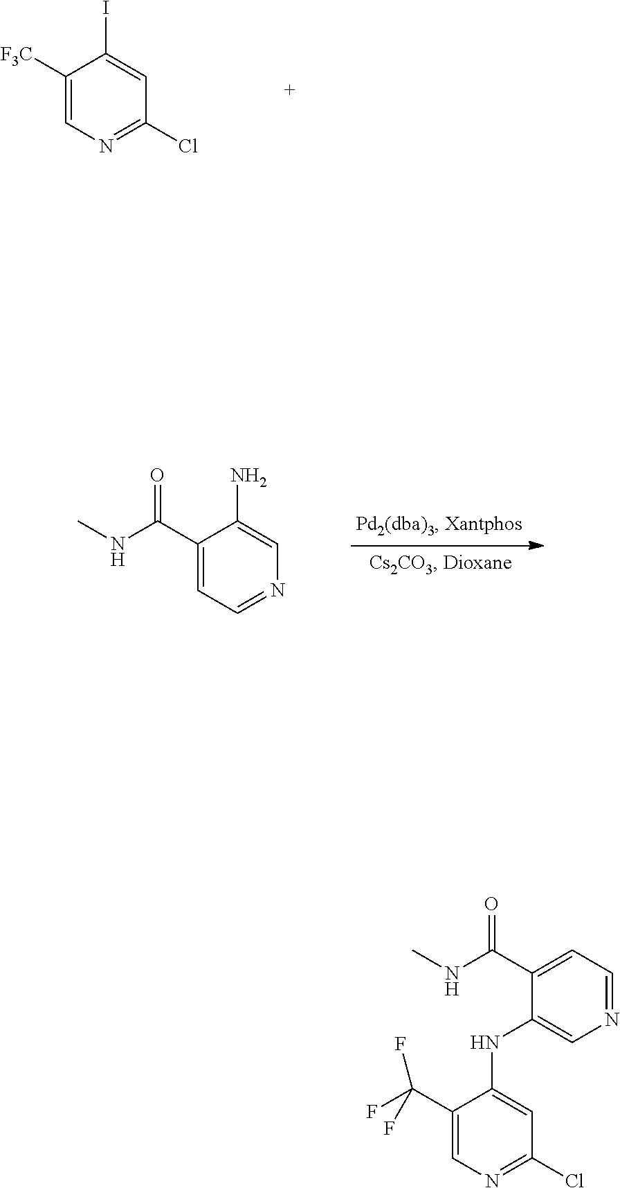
C1([F3C])=CN=C(Cl)C=C1I.C1(C(NC)=O)=CC=NC=C1N.C1(C(NC)=O)=CC=NC=C1NC1=CC(Cl)=NC=C1C(F)(F)F
